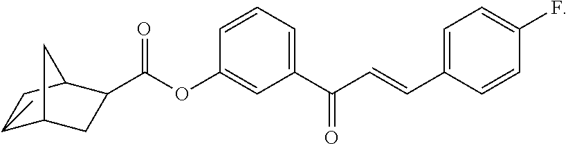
C1(C)C2CC(C(OC3=CC(C(C=CC4=CC=C(F)C=C4)=O)=CC=C3)=O)C(C1)C2
